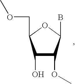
C1(O)C(OC)C(B)OC1COC
